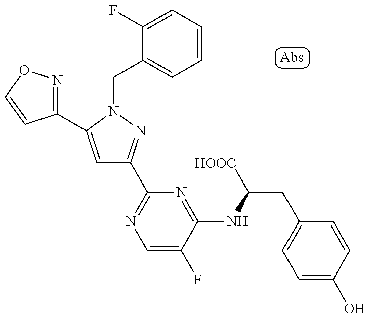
C1=C(C2=NOC=C2)N(CC2=CC=CC=C2F)N=C1C1=NC=C(F)C(NC(CC2=CC=C(O)C=C2)[HOOC])=N1
